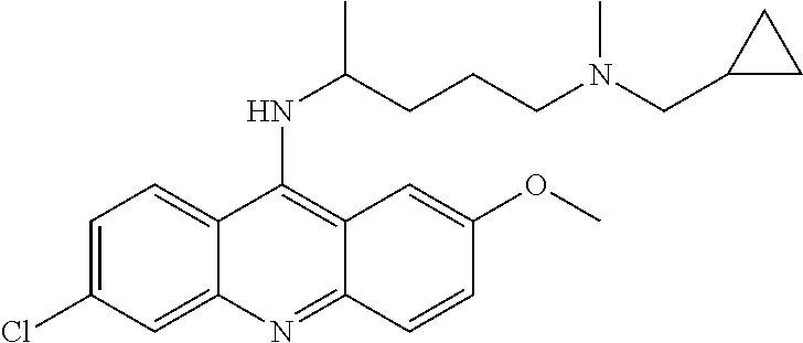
C1=C(Cl)C=C2C(=C1)C(NC(CCCN(CC1CC1)C)C)=C1C(=N2)C=CC(OC)=C1
